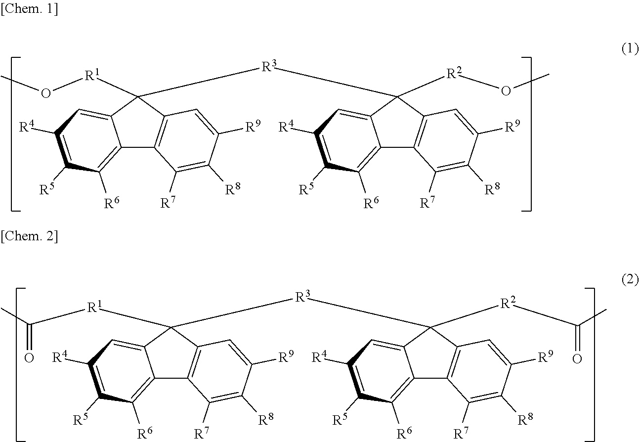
O([R1]C1([R3]C2([R2]OC)C3=CC([R4])=C([R5])C([R6])=C3C3=C2C=C([R9])C([R8])=C3[R7])C2=CC([R4])=C([R5])C([R6])=C2C2=C1C=C([R9])C([R8])=C2[R7])C.C([R1]C1([R3]C2([R2]C(C)=O)C3=CC([R4])=C([R5])C([R6])=C3C3=C2C=C([R9])C([R8])=C3[R7])C2=CC([R4])=C([R5])C([R6])=C2C2=C1C=C([R9])C([R8])=C2[R7])(C)=O
